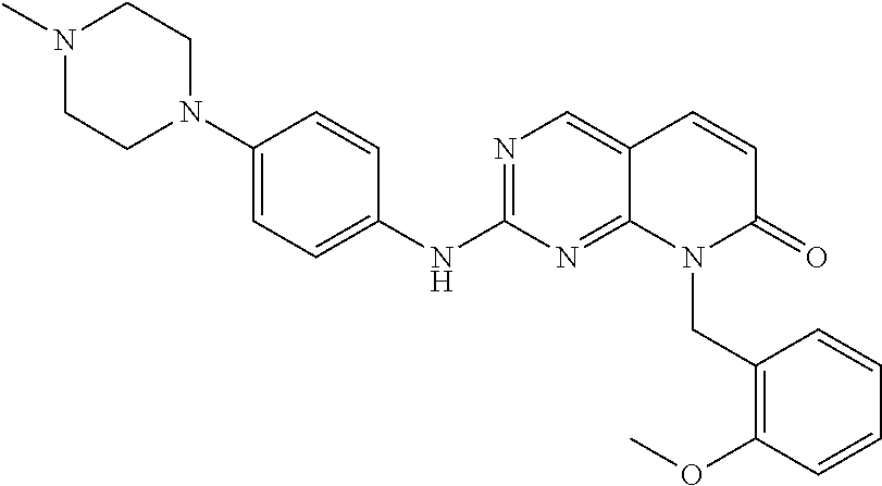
N1=C(NC2=CC=C(N3CCN(C)CC3)C=C2)N=C2C(=C1)C=CC(=O)N2CC1=C(OC)C=CC=C1
